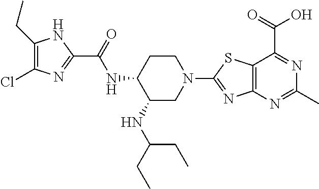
C1(CC)=C(Cl)N=C(C(=O)NC2C(NC(CC)CC)CN(C3=NC4=C(S3)C(C(=O)O)=NC(C)=N4)CC2)N1
